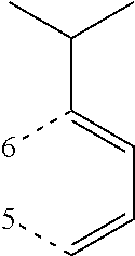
[6]C(=CC=C[5])C(C)C
